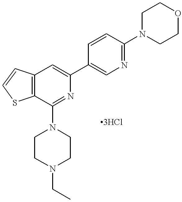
C12=C(C(N3CCN(CC)CC3)=NC(C3=CN=C(N4CCOCC4)C=C3)=C1)SC=C2
